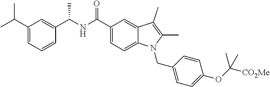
O=C(C1=CC=C2C(=C1)C(C)=C(C)N2CC1=CC=C(OC(C)([CO2Me])C)C=C1)NC(C1=CC(C(C)C)=CC=C1)C
